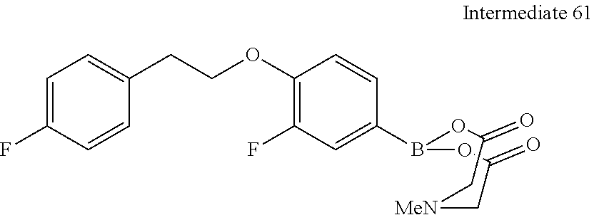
C1(=O)OB(C2=CC(F)=C(OCCC3=CC=C(F)C=C3)C=C2)OC(=O)C[MeN]C1
